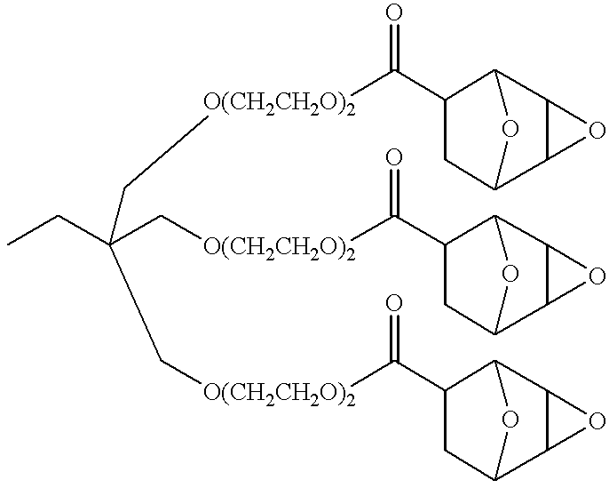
CCC(C[O(CH2CH2O)2]C(C1CC2C3C(C1O2)O3)=O)(C[O(CH2CH2O)2]C(C1CC2C3C(C1O2)O3)=O)C[O(CH2CH2O)2]C(C1CC2C3C(C1O2)O3)=O
